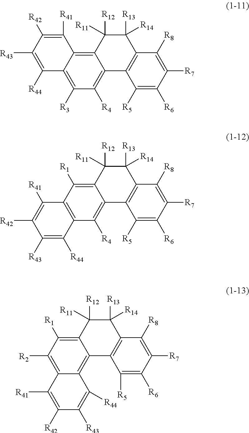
C12=C3C(=C([R4])C([R3])=C1C([R44])=C([R43])C([R42])=C2[R41])C1=C(C([R8])=C([R7])C([R6])=C1[R5])C([R14])([R13])C3([R11])[R12].C1([R1])=C2C(=C([R4])C3=C1C([R41])=C([R42])C([R43])=C3[R44])C1=C(C([R8])=C([R7])C([R6])=C1[R5])C([R14])([R13])C2([R11])[R12].C1([R1])=C2C(=C3C(=C1[R2])C([R41])=C([R42])C([R43])=C3[R44])C1=C(C([R8])=C([R7])C([R6])=C1[R5])C([R14])([R13])C2([R11])[R12]
